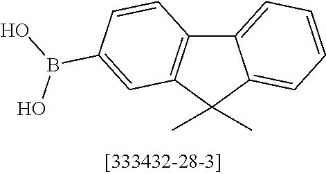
C12=CC=CC=C1C(C)(C)C1=C2C=CC(B(O)O)=C1
